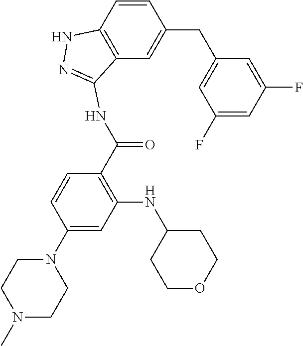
C1CN(C)CCN1C1=CC(NC2CCOCC2)=C(C(=O)NC2=NNC3=C2C=C(CC2=CC(F)=CC(F)=C2)C=C3)C=C1
